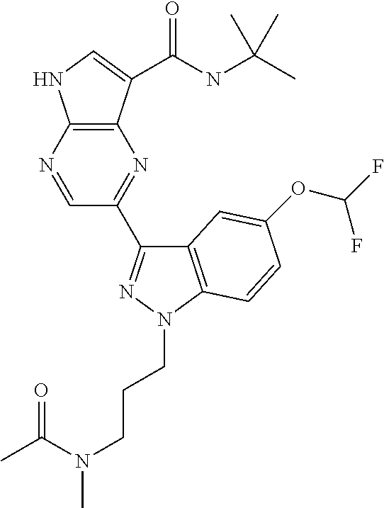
C1=NC2=C(N=C1C1=NN(CCCN(C)C(C)=O)C3=C1C=C(OC(F)F)C=C3)C(C(NC(C)(C)C)=O)=CN2
